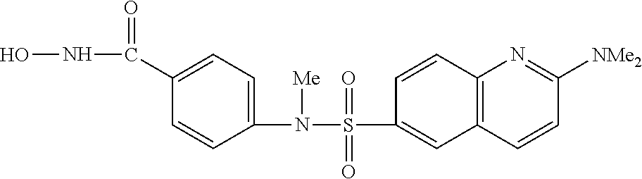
C1(S(N(C2=CC=C(C(NO)=O)C=C2)[Me])(=O)=O)=CC2=C(C=C1)N=C([NMe2])C=C2
